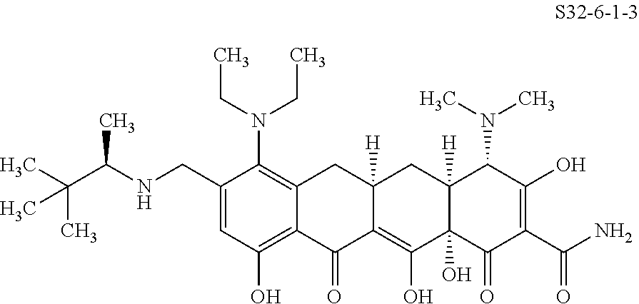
C1(CNC(C(C)(C)C)C)=CC(O)=C2C(=C1N(CC)CC)CC1([H])C(=C(O)C3(O)C([H])(C1)C(N(C)C)C(O)=C(C(N)=O)C3=O)C2=O
